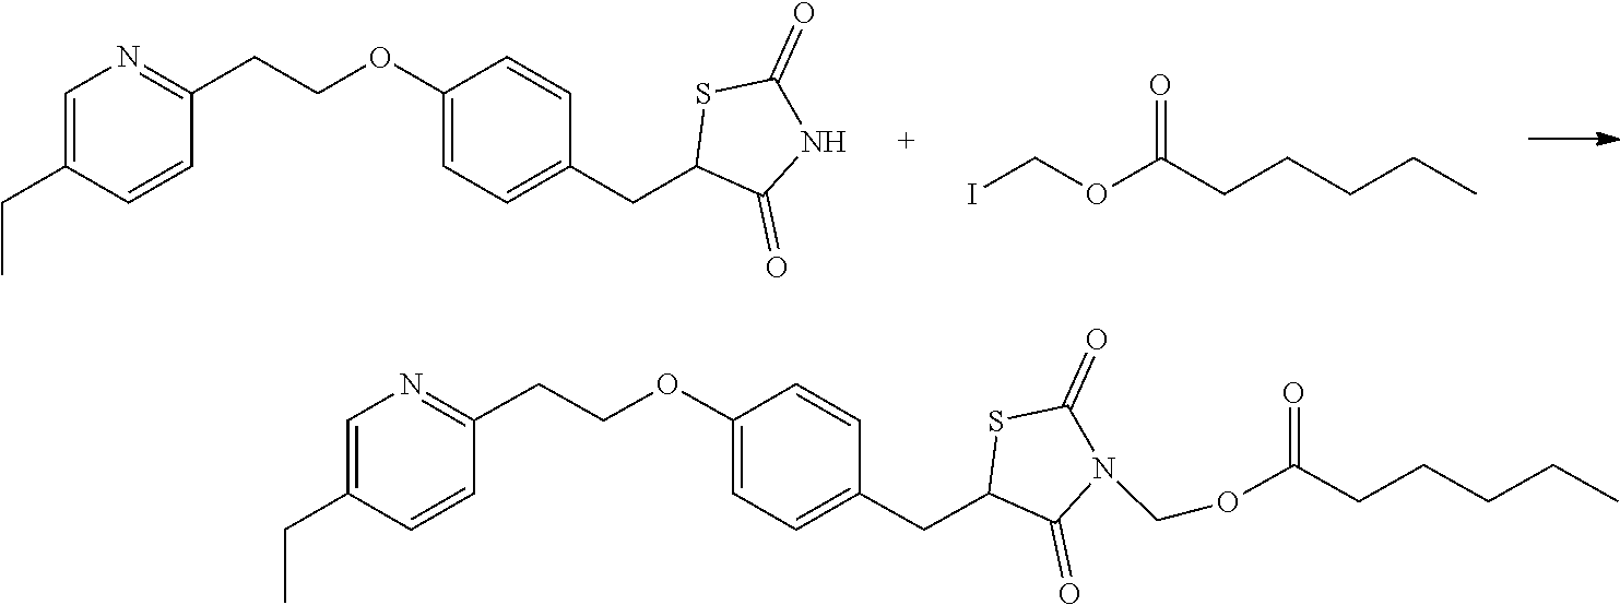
C1=C(CC)C=CC(CCOC2=CC=C(CC3C(=O)NC(=O)S3)C=C2)=N1.ICOC(CCCCC)=O.C1=C(CC)C=CC(CCOC2=CC=C(CC3C(=O)N(COC(CCCCC)=O)C(=O)S3)C=C2)=N1
